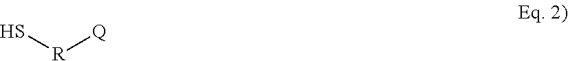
S[R][Q]
